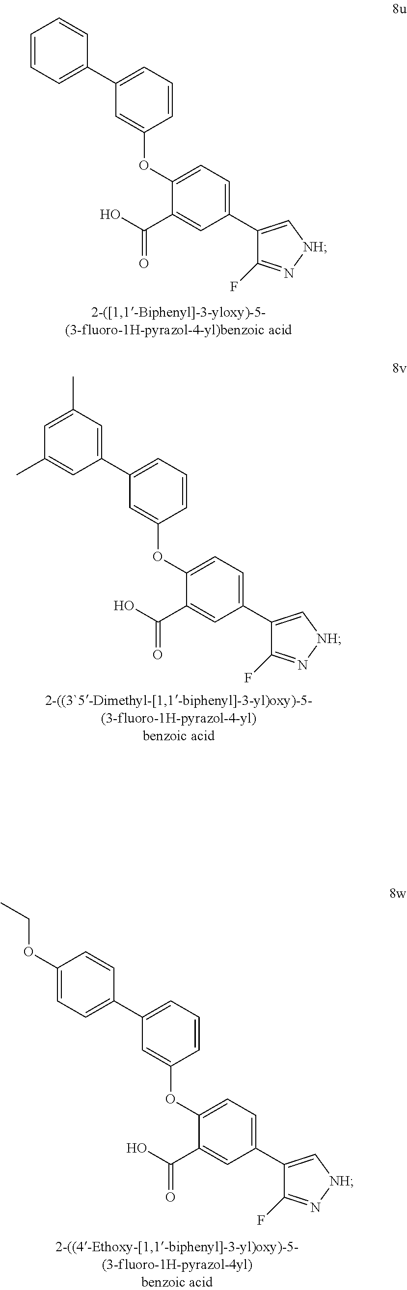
O(C1=CC=C(C2=C[NH]N=C2F)C=C1C(O)=O)C1=CC(C2=CC=C(OCC)C=C2)=CC=C1.O(C1=CC=C(C2=C[NH]N=C2F)C=C1C(O)=O)C1=CC(C2=CC(C)=CC(C)=C2)=CC=C1.O(C1=CC=C(C2=C[NH]N=C2F)C=C1C(O)=O)C1=CC(C2=CC=CC=C2)=CC=C1
